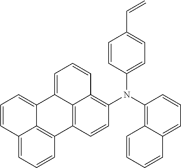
C1=CC2=CC=CC3=C2C(=C1)C1=CC=CC2=C(N(C4=C5C(=CC=C4)C=CC=C5)C4=CC=C(C=C)C=C4)C=CC3=C12
